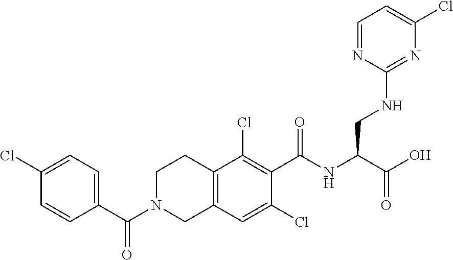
C1(C(N2CC3=C(CC2)C(Cl)=C(C(NC(C(O)=O)CNC2=NC(Cl)=CC=N2)=O)C(Cl)=C3)=O)=CC=C(Cl)C=C1
